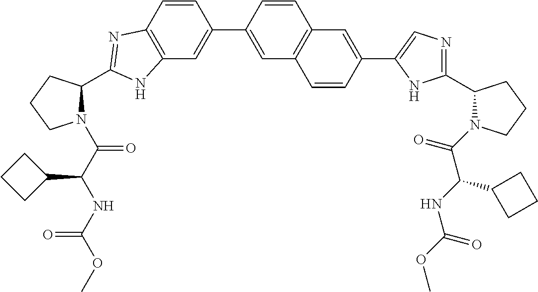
C12=C(C=CC(C3=CC4=C(C=C3)C=C(C3=CN=C(C5N(C(C(C6CCC6)NC(=O)OC)=O)CCC5)N3)C=C4)=C1)N=C(C1N(C(C(NC(OC)=O)C3CCC3)=O)CCC1)N2
